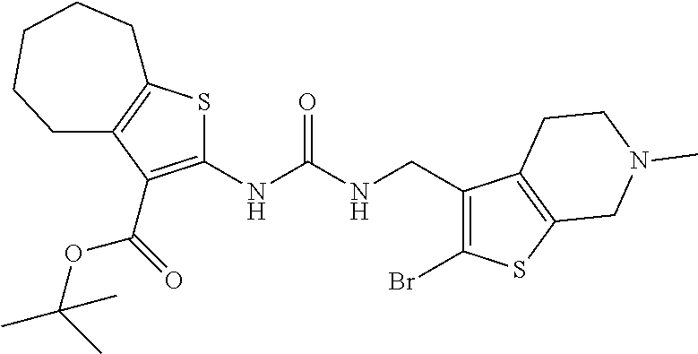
S1C2=C(C(C(OC(C)(C)C)=O)=C1NC(NCC1=C(Br)SC3=C1CCN(C)C3)=O)CCCCC2
